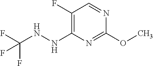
C(NNC1=C(F)C=NC(OC)=N1)(F)(F)F
